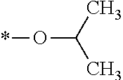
*OC(C)C
